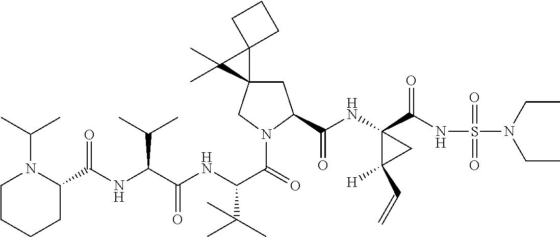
C(NC(C(NC(C(=O)N1CC2(CC1C(=O)NC1(C(=O)NS(=O)(=O)N(CC)CC)C([H])(C=C)C1)C1(C2(C)C)CCC1)C(C)(C)C)=O)C(C)C)(=O)C1N(C(C)C)CCCC1
